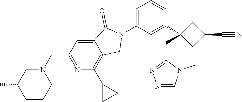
N1(C2=CC=CC(C3(CC4=NN=CN4C)CC(C#N)C3)=C2)C(=O)C2=CC(CN3CC(C)CCC3)=NC(C3CC3)=C2C1
